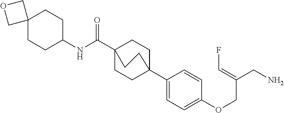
N(C(C12CCC(C3=CC=C(OCC(CN)=CF)C=C3)(CC1)CC2)=O)C1CCC2(CC1)COC2
